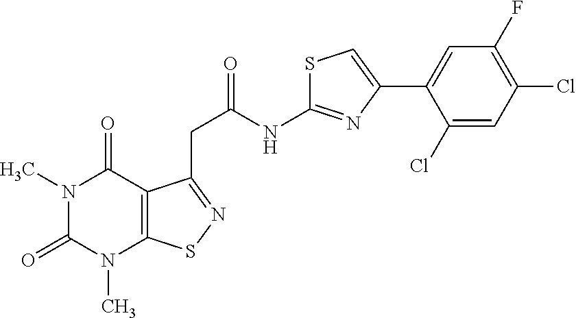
N1(C)C(=O)N(C)C2=C(C1=O)C(CC(NC1=NC(C3=CC(F)=C(Cl)C=C3Cl)=CS1)=O)=NS2
